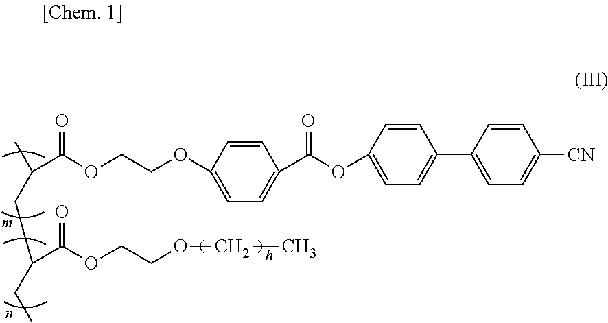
C1=CC(OCCOC(C(C)CC(CC)C(OCCOCC)=O)=O)=CC=C1C(OC1=CC=C(C2=CC=C([CN])C=C2)C=C1)=O
